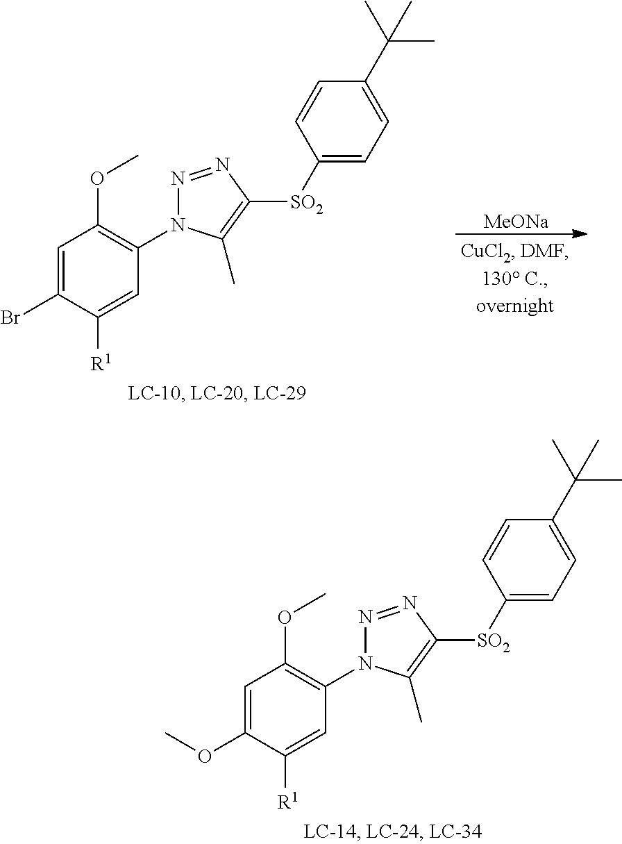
C1=C(Br)C([R1])=CC(N2N=NC([SO2]C3=CC=C(C(C)(C)C)C=C3)=C2C)=C1OC.[MeONa].C1=C(OC)C([R1])=CC(N2N=NC([SO2]C3=CC=C(C(C)(C)C)C=C3)=C2C)=C1OC
